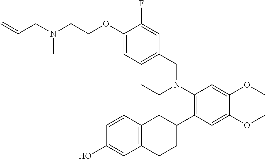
C1=CC2=C(C=C1O)CCC(C1=C(N(CC)CC3=CC=C(OCCN(CC=C)C)C(F)=C3)C=C(OC)C(OC)=C1)C2
